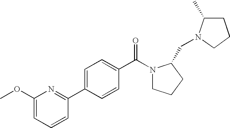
C1(OC)=CC=CC(C2=CC=C(C(=O)N3CCCC3CN3C(C)CCC3)C=C2)=N1
